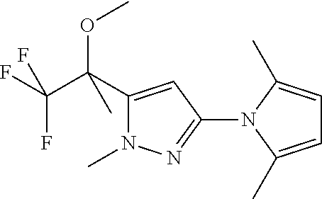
C1(C(C(F)(F)F)(OC)C)=CC(N2C(C)=CC=C2C)=NN1C
